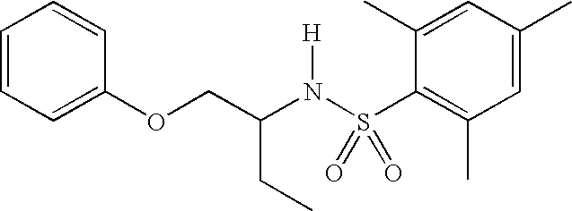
C1=CC=C(OCC(N(S(C2=C(C)C=C(C)C=C2C)(=O)=O)[H])CC)C=C1
